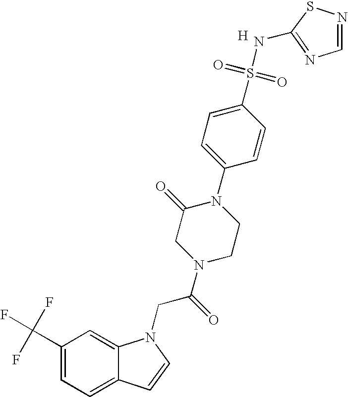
C1(C(F)(F)F)=CC=C2C(=C1)N(CC(N1CCN(C3=CC=C(S(=O)(=O)NC4=NC=NS4)C=C3)C(=O)C1)=O)C=C2.[H]
